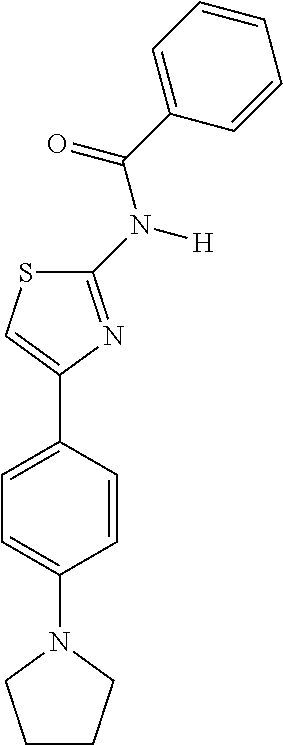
S1C(N(C(C2=CC=CC=C2)=O)[H])=NC(C2=CC=C(N3CCCC3)C=C2)=C1
